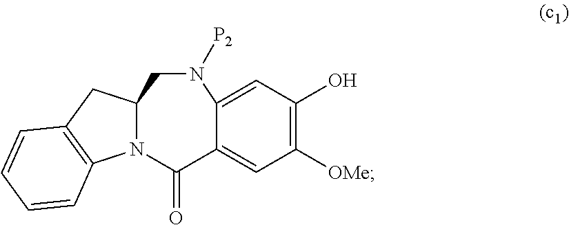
OC1=C([OMe])C=C2C(=C1)N([P2])CC1N(C2=O)C2=C(C1)C=CC=C2
